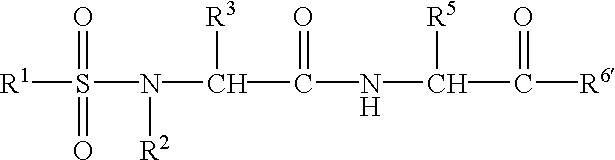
[R1]S(N([R2])C([R3])C(NC([R5])C(=O)[R6])=O)(=O)=O
